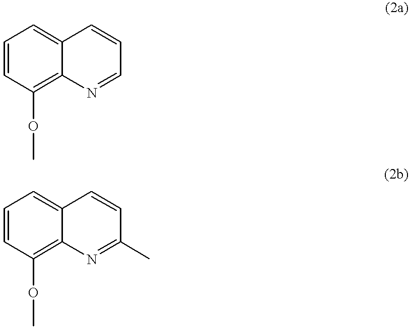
C1=CC(OC)=C2C(=C1)C=CC=N2.C1=CC(OC)=C2C(=C1)C=CC(C)=N2
